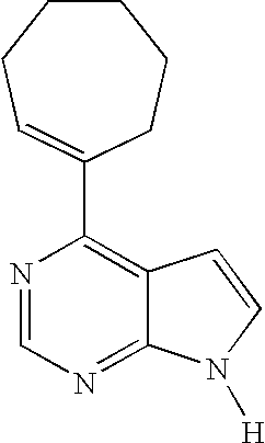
N1=CN=C2C(=C1C1=CCCCCC1)C=CN2[H]
